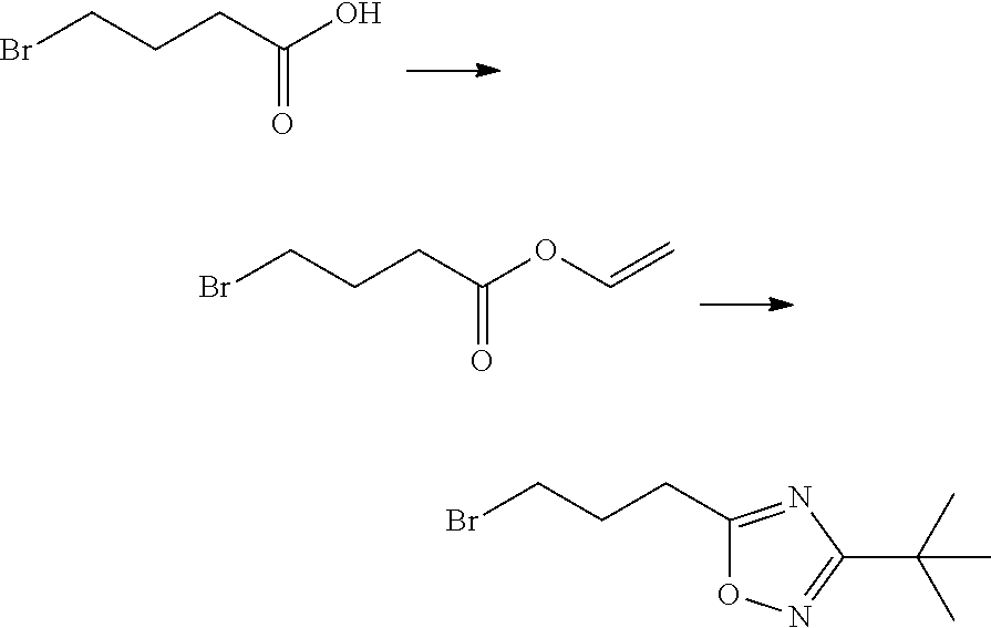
BrCCCC(O)=O.C(CC(OC=C)=O)CBr.BrCCCC1=NC(C(C)(C)C)=NO1
